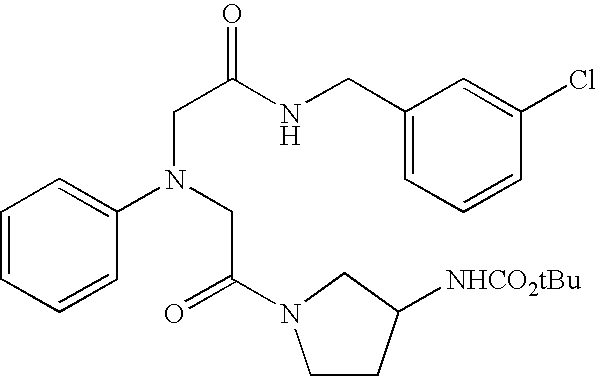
C1=CC=CC(N(CC(=O)N2CCC([NHCO2tBu])C2)CC(NCC2=CC=CC(Cl)=C2)=O)=C1
